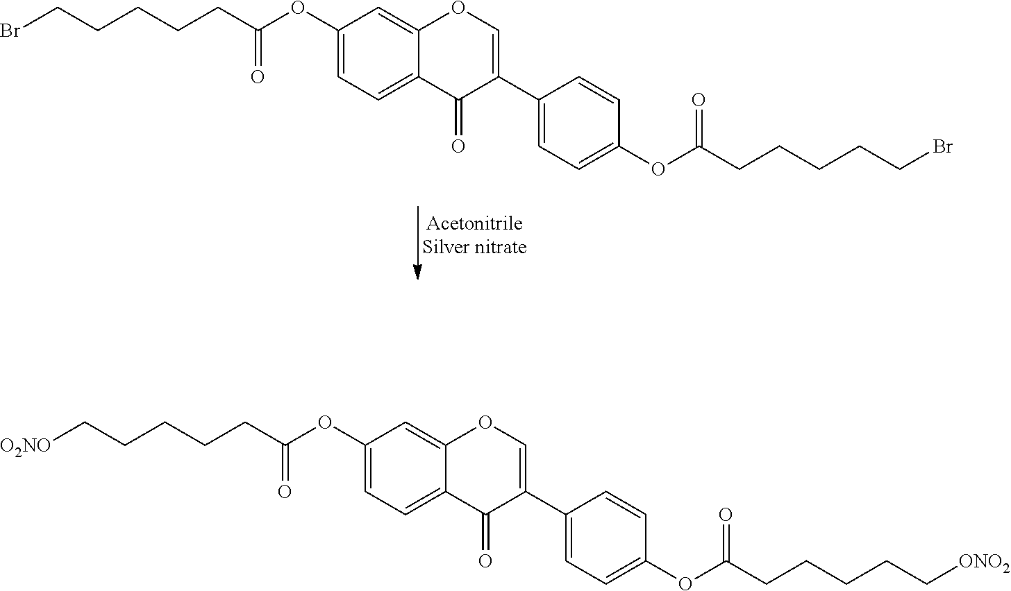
C1(OC(CCCCCBr)=O)=CC=C2C(=C1)OC=C(C1=CC=C(OC(CCCCCBr)=O)C=C1)C2=O.C1(OC(CCCCC[O2NO])=O)=CC=C2C(=C1)OC=C(C1=CC=C(OC(CCCCC[ONO2])=O)C=C1)C2=O
